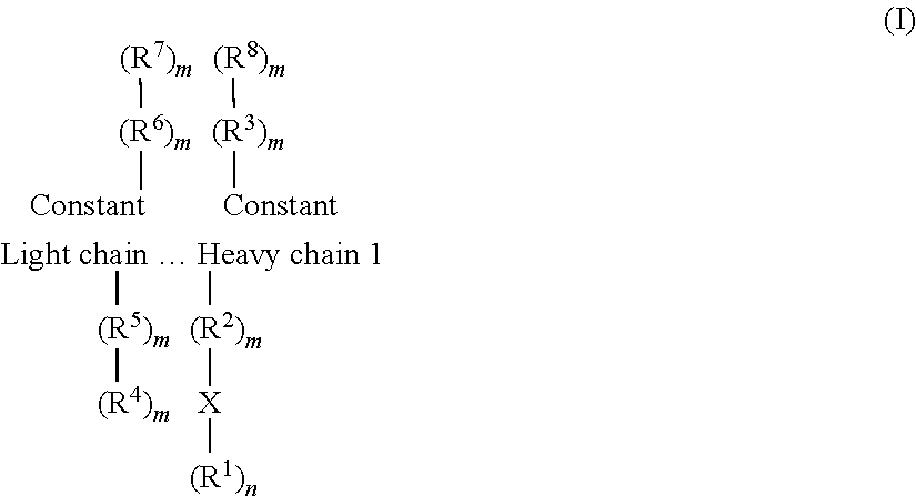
[(R7)m][(R6)m][Constant].[(R8)m][(R3)m][Constant].[X]([(R1)n])[(R2)m][Light chain  Heavy chain 1][(R5)m][(R4)m]
